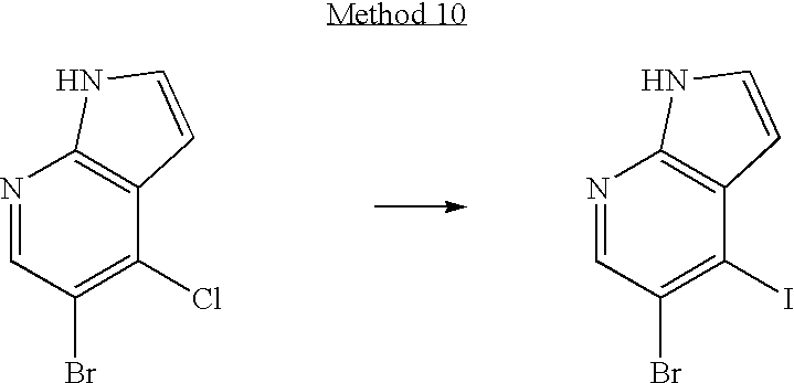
N1=CC(Br)=C(Cl)C2=C1NC=C2.N1=CC(Br)=C(I)C2=C1NC=C2
